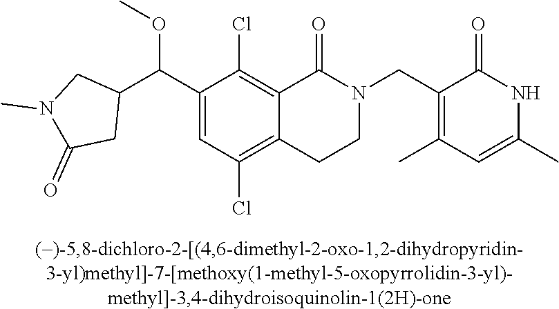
C1(C(C2=CC(Cl)=C3C(=C2Cl)C(=O)N(CC2=C(C)C=C(C)NC2=O)CC3)OC)CN(C)C(=O)C1
